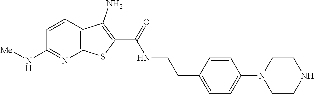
C1=CC2=C(N=C1N[Me])SC(C(=O)NCCC1=CC=C(N3CCNCC3)C=C1)=C2N
